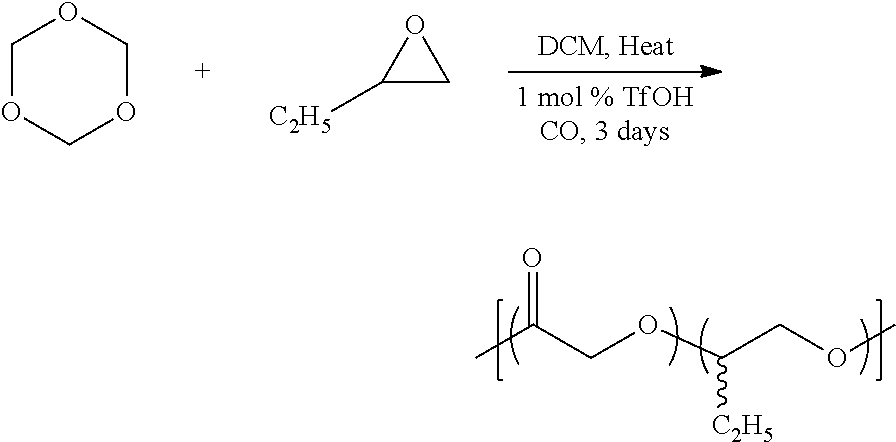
C1OCOCO1.C1([C2H5])CO1.CC(COC(COC)[C2H5])=O
